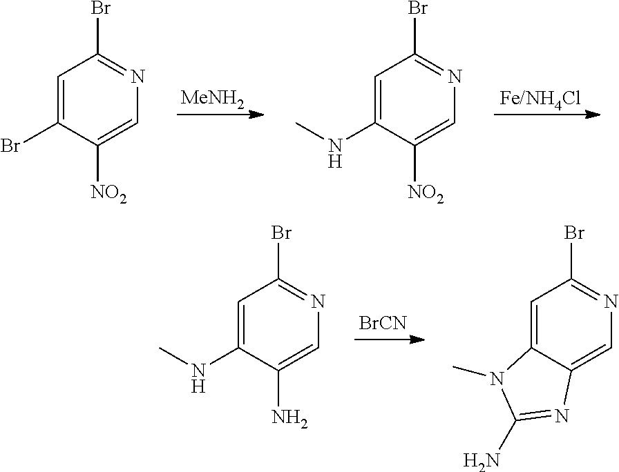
[MeNH2].[Fe/NH4Cl].C1=C(Br)C([NO2])=CN=C1Br.C1=C(NC)C([NO2])=CN=C1Br.[BrCN].C1=C(NC)C(N)=CN=C1Br.C1=C2C(=CN=C1Br)N=C(N)N2C
